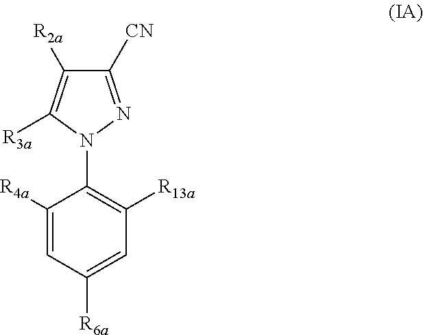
C1([R4a])=CC([R6a])=CC([R13a])=C1N1N=C([CN])C([R2a])=C1[R3a]
